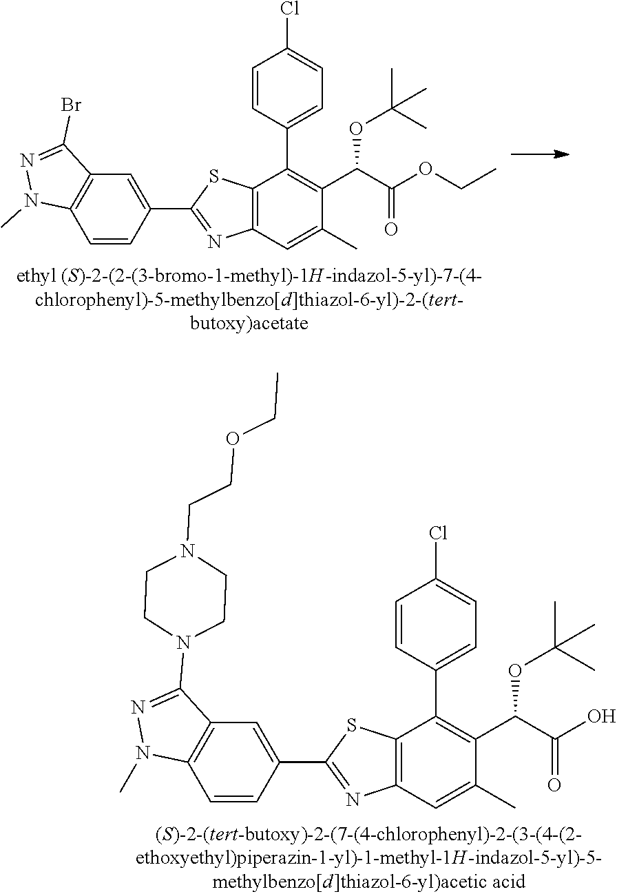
C1=CC(C2=NC3=C(S2)C(C2=CC=C(Cl)C=C2)=C(C(C(OCC)=O)OC(C)(C)C)C(C)=C3)=CC2=C1N(C)N=C2Br.C1=CC(C2=NC3=C(S2)C(C2=CC=C(Cl)C=C2)=C(C(C(O)=O)OC(C)(C)C)C(C)=C3)=CC2=C1N(C)N=C2N1CCN(CCOCC)CC1
